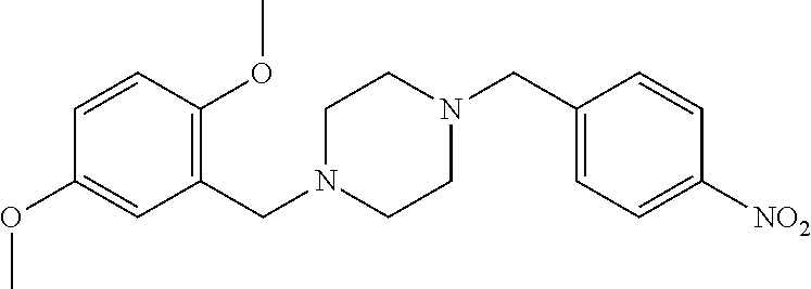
C(N1CCN(CC2=CC=C([NO2])C=C2)CC1)C1=C(OC)C=CC(OC)=C1
